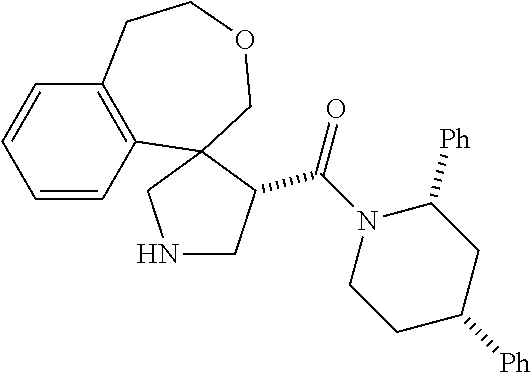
C1NCC(C(N2CCC([Ph])CC2[Ph])=O)C12C1=C(C=CC=C1)CCOC2
